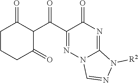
C1CCC(=O)C(C(=O)C2=NN3C(=NC2=O)N([R2])N=C3)C1=O
